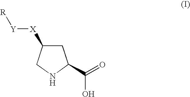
C1C([X][Y][R])CNC1C(O)=O
